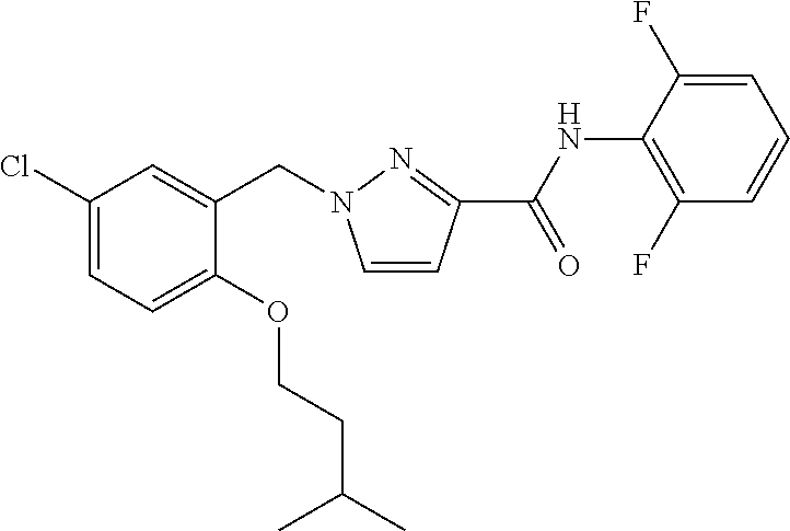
C1(Cl)=CC=C(OCCC(C)C)C(CN2C=CC(C(NC3=C(F)C=CC=C3F)=O)=N2)=C1
